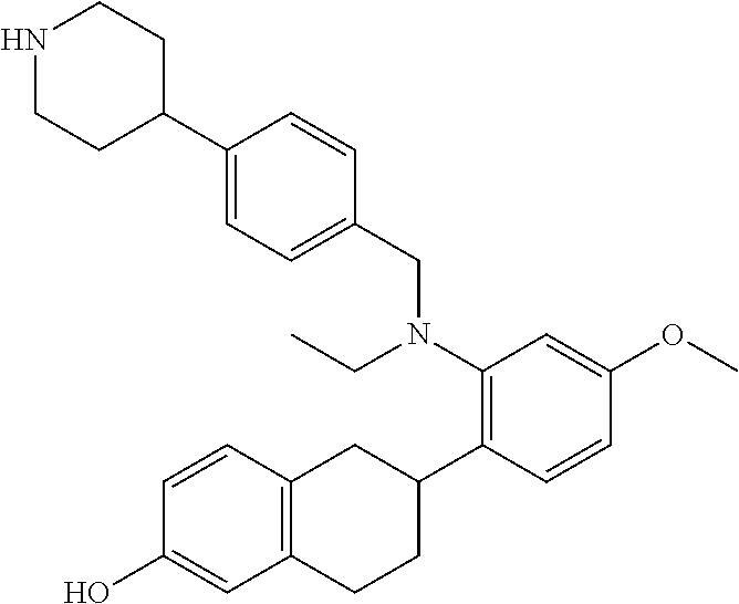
C12=C(C=CC(O)=C1)CC(C1=C(N(CC)CC3=CC=C(C4CCNCC4)C=C3)C=C(OC)C=C1)CC2
